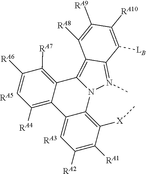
N12N(C)=C3C(=C1C1=C([RA7])C([RA6])=CC([RA4])=C1C1=CC([RA2])=C([RA1])C([X]C)=C21)C([RA8])=C([RA9])C([RA10])=C3[LB].[RA5].[RA3]
